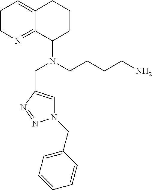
C1=CN=C2C(=C1)CCCC2N(CCCCN)CC1=CN(CC2=CC=CC=C2)N=N1
